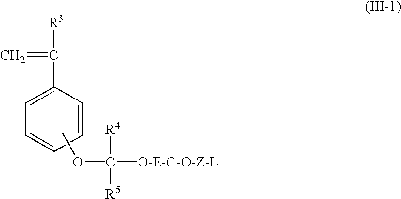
[R3]C(C1=CC=CC=C1)=C.COC([O-E-G-O-Z-L])([R4])[R5]
